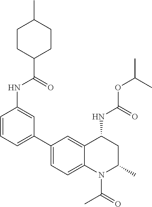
C(OC(C)C)(NC1CC(C)N(C(C)=O)C2=CC=C(C3=CC=CC(NC(C4CCC(C)CC4)=O)=C3)C=C12)=O
